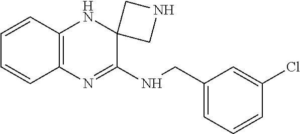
C12=C(N=C(NCC3=CC=CC(Cl)=C3)C3(N1)CNC3)C=CC=C2
